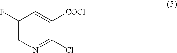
C1(F)=CN=C(Cl)C([COCl])=C1
